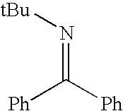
[Ph]C([Ph])=N[tBu]
